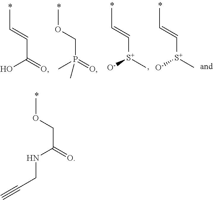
COCC(=O)NCC#C.CC=CC(=O)O.COCP(=O)(C)C.CC=C[S+](C)[O-].CC=C[S+](C)[O-]
